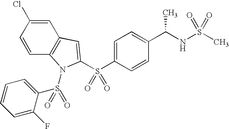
C1=CC2=C(C=C1Cl)C=C(S(C1=CC=C(C(NS(C)(=O)=O)C)C=C1)(=O)=O)N2S(=O)(C1=CC=CC=C1F)=O
